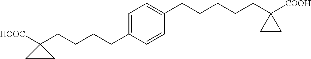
C1(CCCCC2=CC=C(CCCCCC3([COOH])CC3)C=C2)([HOOC])CC1
